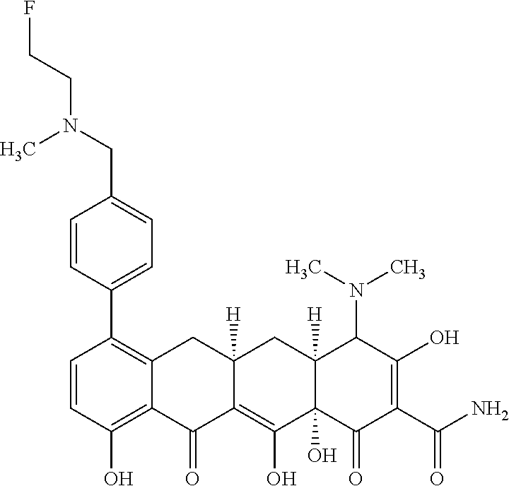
C1=CC(O)=C2C(=C1C1=CC=C(CN(C)CCF)C=C1)CC1([H])C(=C(O)C3(O)C([H])(C1)C(N(C)C)C(O)=C(C(N)=O)C3=O)C2=O
